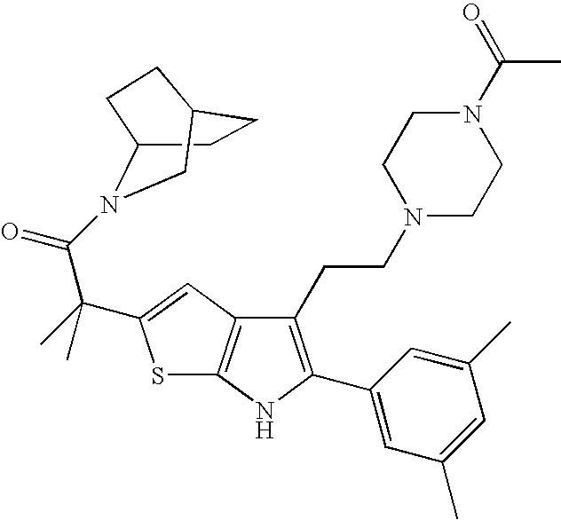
C1CC2N(C(=O)C(C)(C)C3=CC4=C(S3)NC(C3=CC(C)=CC(C)=C3)=C4CCN3CCN(C(=O)C)CC3)CC1CC2
